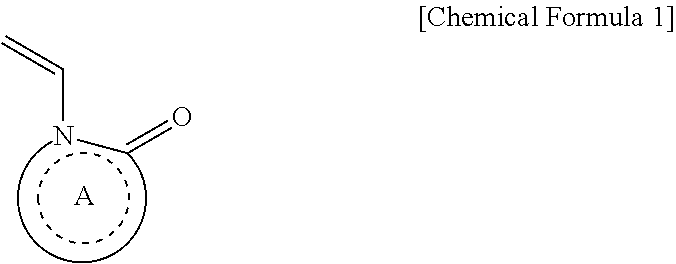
C(nc=O)=C.[A]
